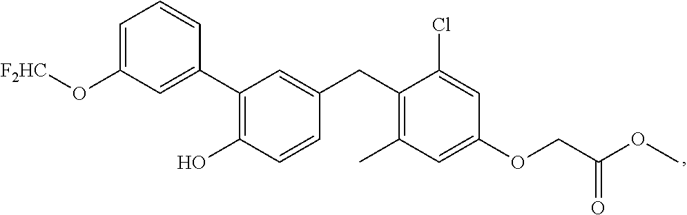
C1(C2=C(O)C=CC(CC3=C(C)C=C(OCC(OC)=O)C=C3Cl)=C2)=CC(O[F2HC])=CC=C1
